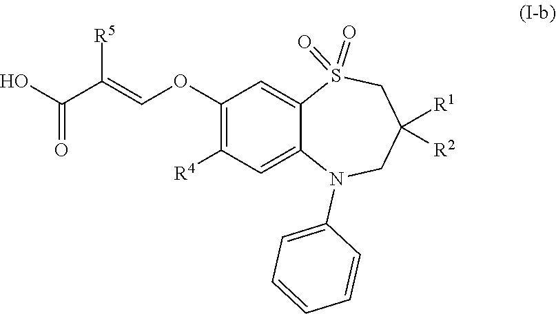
O=S1(=O)C2=CC(OC=C(C(O)=O)[R5])=C([R4])C=C2N(C2=CC=CC=C2)CC([R2])([R1])C1
